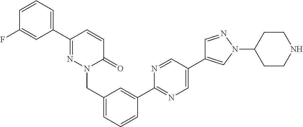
C1(F)=CC(C2=NN(CC3=CC=CC(C4=NC=C(C5=CN(C6CCNCC6)N=C5)C=N4)=C3)C(=O)C=C2)=CC=C1
